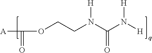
O(CCN(C(N([H])[H])=O)[H])C(=O)[A]
